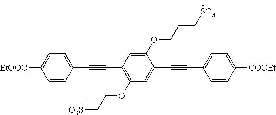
C1=CC([EtOOC])=CC=C1C#CC1=C(OCC[O3S])C=C(C#CC2=CC=C([COOEt])C=C2)C(OCCC[SO3])=C1
